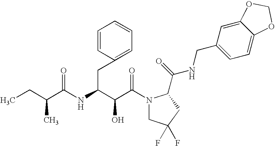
C(C(N1CC(F)(F)CC1C(NCC1=CC=C2C(=C1)OCO2)=O)=O)(O)C(CC1=CC=CC=C1)NC(C(CC)C)=O
